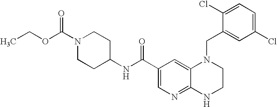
C(C1=CN=C2C(=C1)N(CC1=CC(Cl)=CC=C1Cl)CCN2)(NC1CCN(C(OCC)=O)CC1)=O
